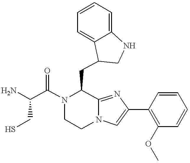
NC(C(N1C(CC2C3=CC=CC=C3NC2)C2=NC(C3=C(OC)C=CC=C3)=CN2CC1)=O)CS
